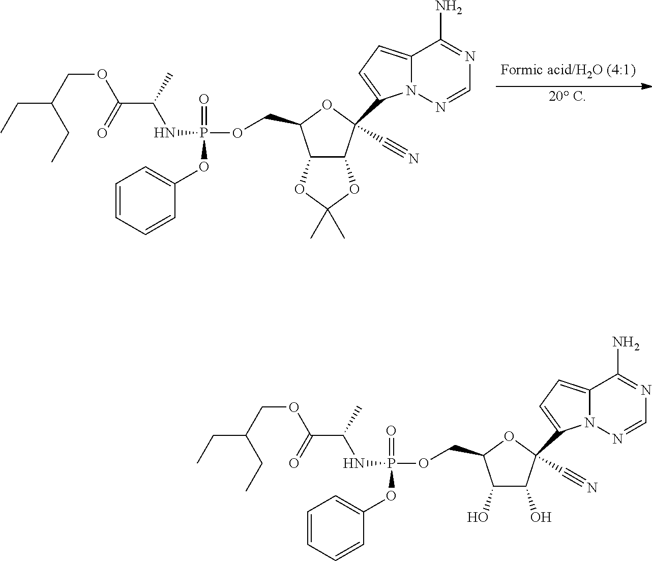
C12C(C(C#N)(C3=CC=C4N3N=CN=C4N)OC1COP(=O)(NC(C)C(OCC(CC)CC)=O)OC1=CC=CC=C1)OC(C)(C)O2.[20 C].C1(O)C(O)C(C#N)(C2=CC=C3N2N=CN=C3N)OC1COP(=O)(NC(C)C(OCC(CC)CC)=O)OC1=CC=CC=C1
